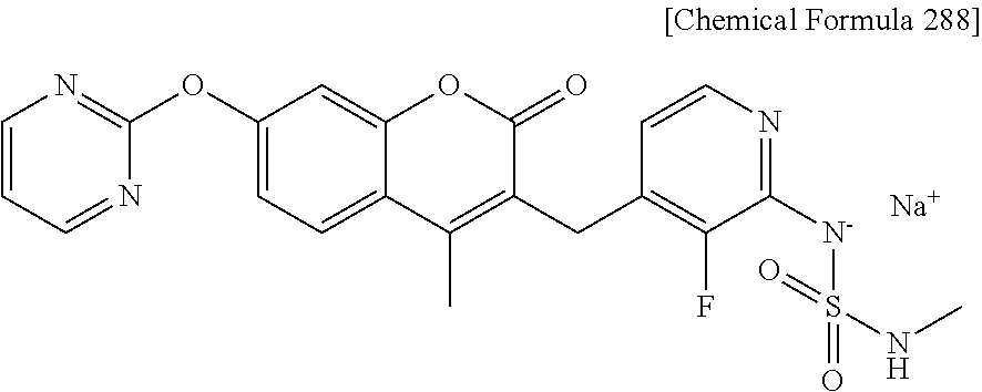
C1=CC=NC(OC2=CC=C3C(=C2)OC(=O)C(CC2=C(F)C([N-]S(NC)(=O)=O)=NC=C2)=C3C)=N1.[Na]
